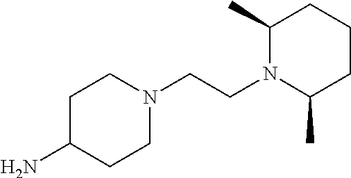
C1C(N)CCN(CCN2C(C)CCCC2C)C1
